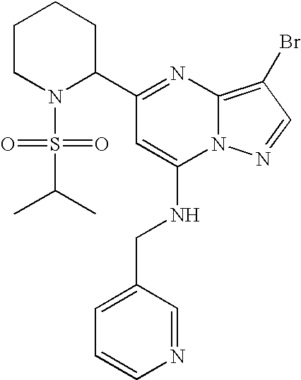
C1CN(S(C(C)C)(=O)=O)C(C2=NC3=C(Br)C=NN3C(NCC3=CC=CN=C3)=C2)CC1
